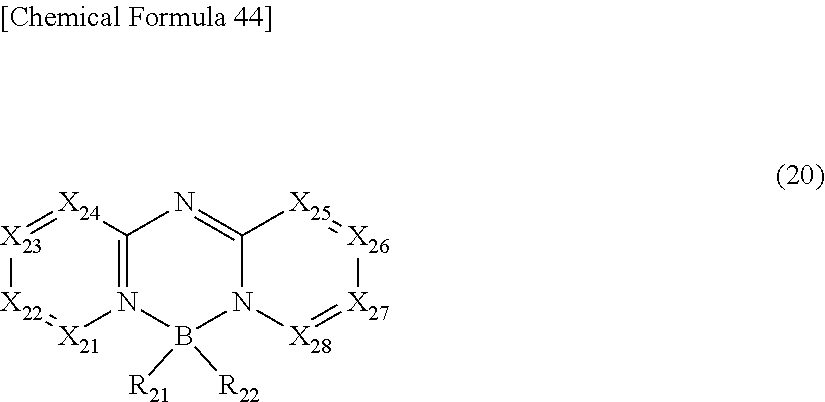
[X22]1=[X21]N2=C([X24]=[X23]1)N=C1N(B2([R21])[R22])[X28]=[X27][X26]=[X25]1
